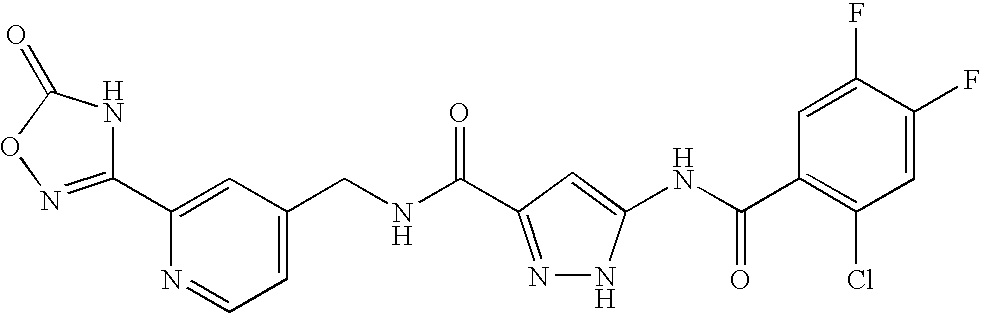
C1=C(CNC(=O)C2=NNC(NC(C3=C(Cl)C=C(F)C(F)=C3)=O)=C2)C=C(C2=NOC(=O)N2)N=C1
